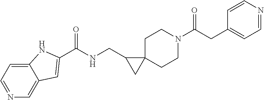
C1N(C(CC2=CC=NC=C2)=O)CCC2(C1)C(CNC(=O)C1=CC3=CN=CC=C3N1)C2
